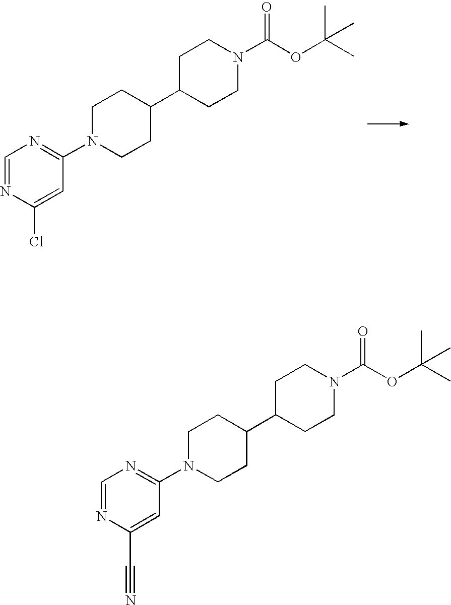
C1=NC(Cl)=CC(N2CCC(C3CCN(C(=O)OC(C)(C)C)CC3)CC2)=N1.C1=NC(C#N)=CC(N2CCC(C3CCN(C(OC(C)(C)C)=O)CC3)CC2)=N1
